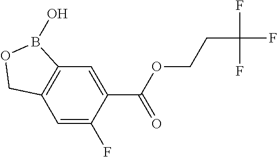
C12=C(C=C(F)C(C(OCCC(F)(F)F)=O)=C1)COB2O
